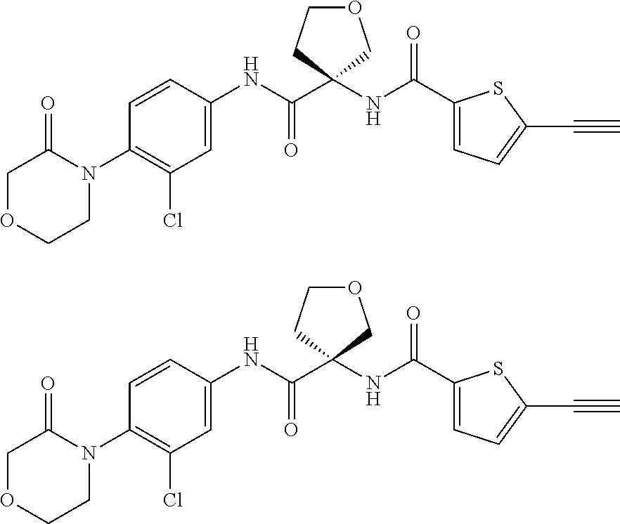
N1(C2=C(Cl)C=C(NC(C3(NC(C4=CC=C(C#C)S4)=O)CCOC3)=O)C=C2)C(=O)COCC1.N1(C2=C(Cl)C=C(NC(C3(NC(C4=CC=C(C#C)S4)=O)CCOC3)=O)C=C2)C(=O)COCC1
